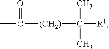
CC(=O)[(CH2)]C(C)(C)[R1]
